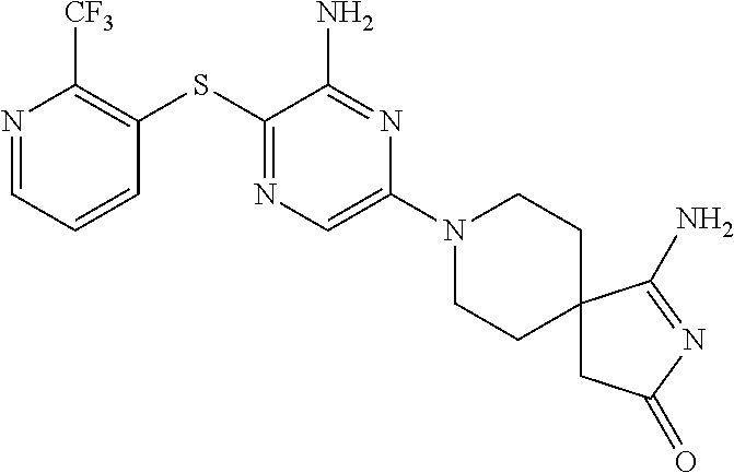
C1([CF3])=C(SC2=NC=C(N3CCC4(CC3)CC(=O)N=C4N)N=C2N)C=CC=N1
